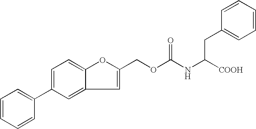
C1=CC=CC(C2=CC=C3C(=C2)C=C(COC(NC([COOH])CC2=CC=CC=C2)=O)O3)=C1
